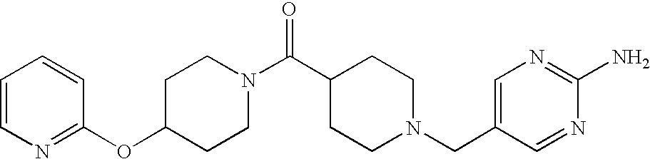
C1(OC2=NC=CC=C2)CCN(C(C2CCN(CC3=CN=C(N)N=C3)CC2)=O)CC1
